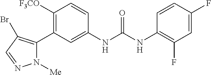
C1([F3CO])=C(C2=C(Br)C=NN2[Me])C=C(NC(NC2=C(F)C=C(F)C=C2)=O)C=C1
